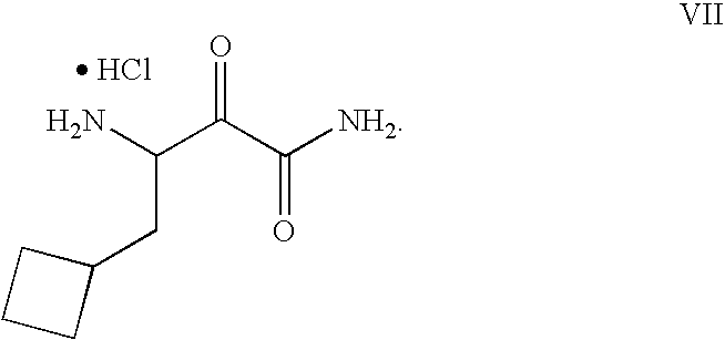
C1CCC1CC(N)C(C([NH2])=O)=O.[ HCl]
